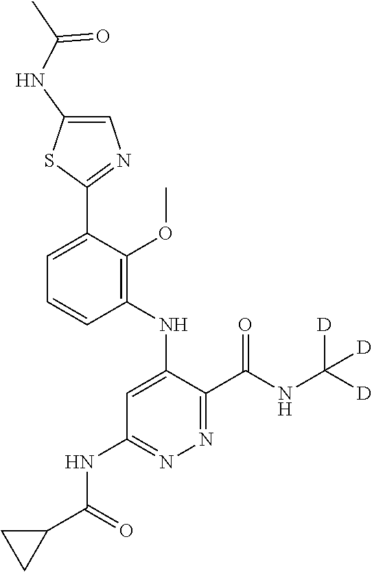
C1=C(C2=NC=C(NC(C)=O)S2)C(OC)=C(NC2=CC(NC(C3CC3)=O)=NN=C2C(NC([D])([D])[D])=O)C=C1
